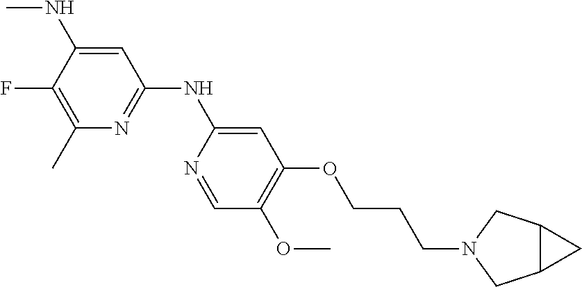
C1(C)=C(F)C(NC)=CC(NC2=CC(OCCCN3CC4C(C3)C4)=C(OC)C=N2)=N1
